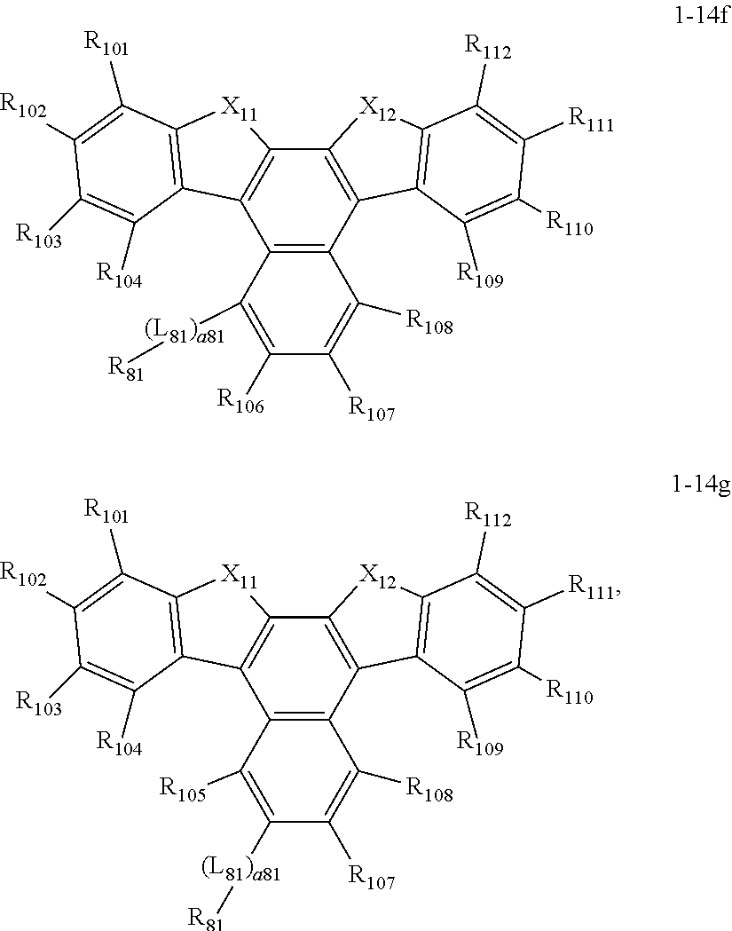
C12=C(C3=C(C4=C1C([R108])=C([R107])C([R106])=C4[(L81)a81][R81])C1=C([X11]3)C([R101])=C([R102])C([R103])=C1[R104])[X12]C1=C2C([R109])=C([R110])C([R111])=C1[R112].C12=C(C3=C(C4=C1C([R108])=C([R107])C([(L81)a81][R81])=C4[R105])C1=C([X11]3)C([R101])=C([R102])C([R103])=C1[R104])[X12]C1=C2C([R109])=C([R110])C([R111])=C1[R112]
